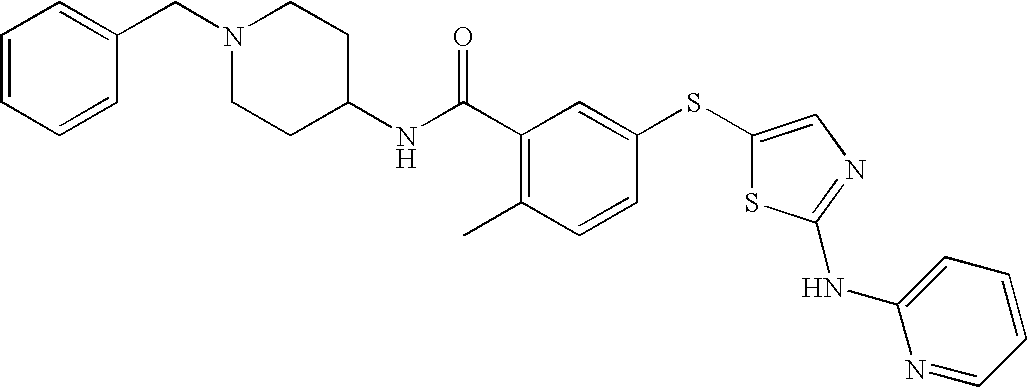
N(C(C1=C(C)C=CC(SC2=CN=C(NC3=CC=CC=N3)S2)=C1)=O)C1CCN(CC2=CC=CC=C2)CC1
